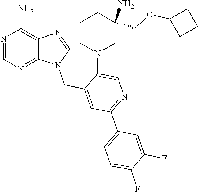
C1=NC2=C(N)N=CN=C2N1CC1=CC(C2=CC=C(F)C(F)=C2)=NC=C1N1CCCC(COC2CCC2)(N)C1
